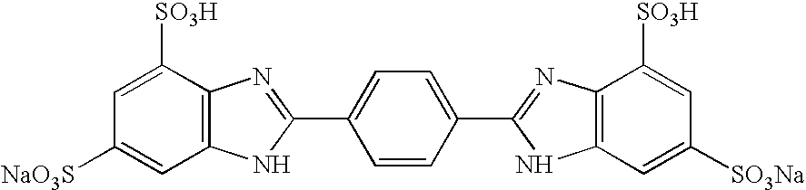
C1(C2=NC3=C(C=C([NaO3S])C=C3[SO3H])N2)=CC=C(C2=NC3=C(C=C([SO3Na])C=C3[SO3H])N2)C=C1
